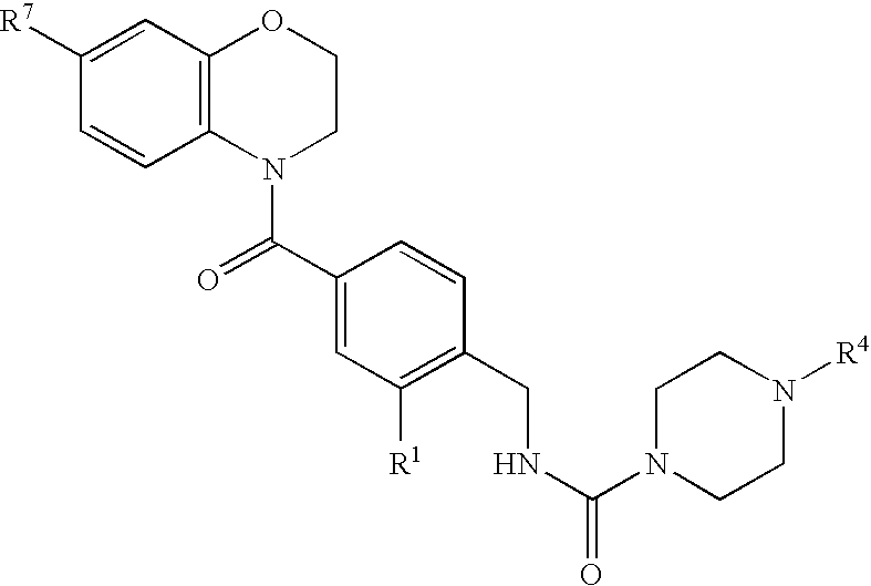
C1([R7])=CC2=C(C=C1)N(C(C1=CC([R1])=C(CNC(=O)N3CCN([R4])CC3)C=C1)=O)CCO2
